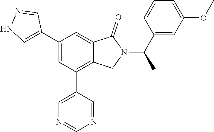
C1(C2=CNN=C2)=CC(C2=CN=CN=C2)=C2C(=C1)C(=O)N(C(C1=CC(OC)=CC=C1)C)C2
